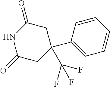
C1(=O)CC(C2=CC=CC=C2)(C(F)(F)F)CC(=O)N1
